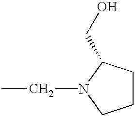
C1CC(CO)N(CC)C1
